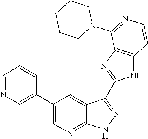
C1=NC=C(C2=CN=C3C(=C2)C(C2=NC4=C(N2)C=CN=C4N2CCCCC2)=NN3)C=C1
